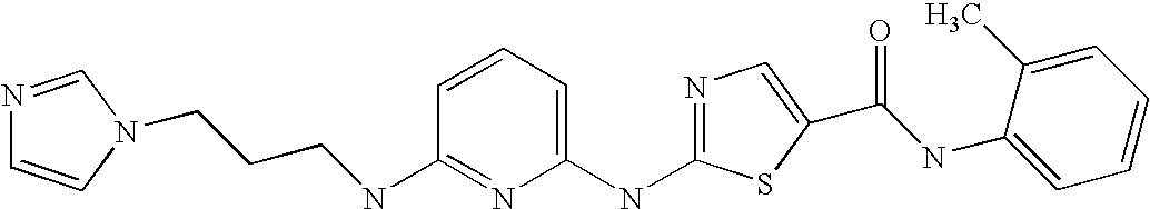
C1=CC(NCCCN2C=CN=C2)=NC(NC2=NC=C(C(=O)NC3=CC=CC=C3C)S2)=C1
